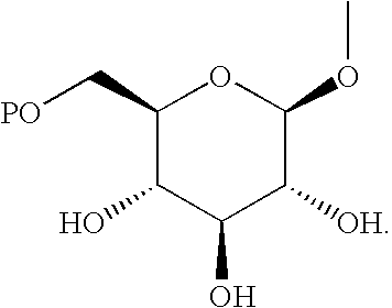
C1(C[PO])C(O)C(O)C([OH])C(OC)O1
